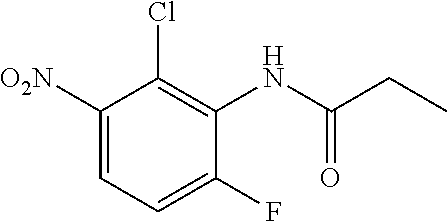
C1([O2N])=CC=C(F)C(NC(CC)=O)=C1Cl
